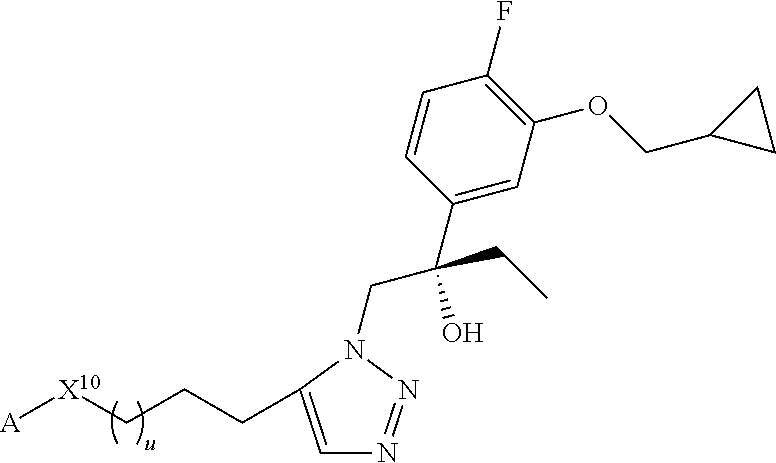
C1=CC(C(CN2N=NC=C2CCC[X10][A])(CC)O)=CC(OCC2CC2)=C1F
